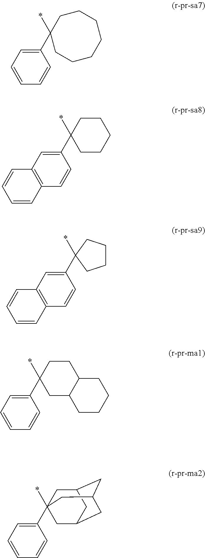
C1C(*)(C2=CC=CC=C2)CCCCCC1.C1(*)(C2=CC3=C(C=C2)C=CC=C3)CCCCC1.*C1(C2=CC3=C(C=C2)C=CC=C3)CCCC1.*C1(C2=CC=CC=C2)CC2C(CC1)CCCC2.*C12(C3=CC=CC=C3)CC3CC(CC(C1)C3)C2
